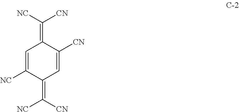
C1=C([NC])C(=C([CN])[NC])C=C([CN])C1=C([NC])[CN]
